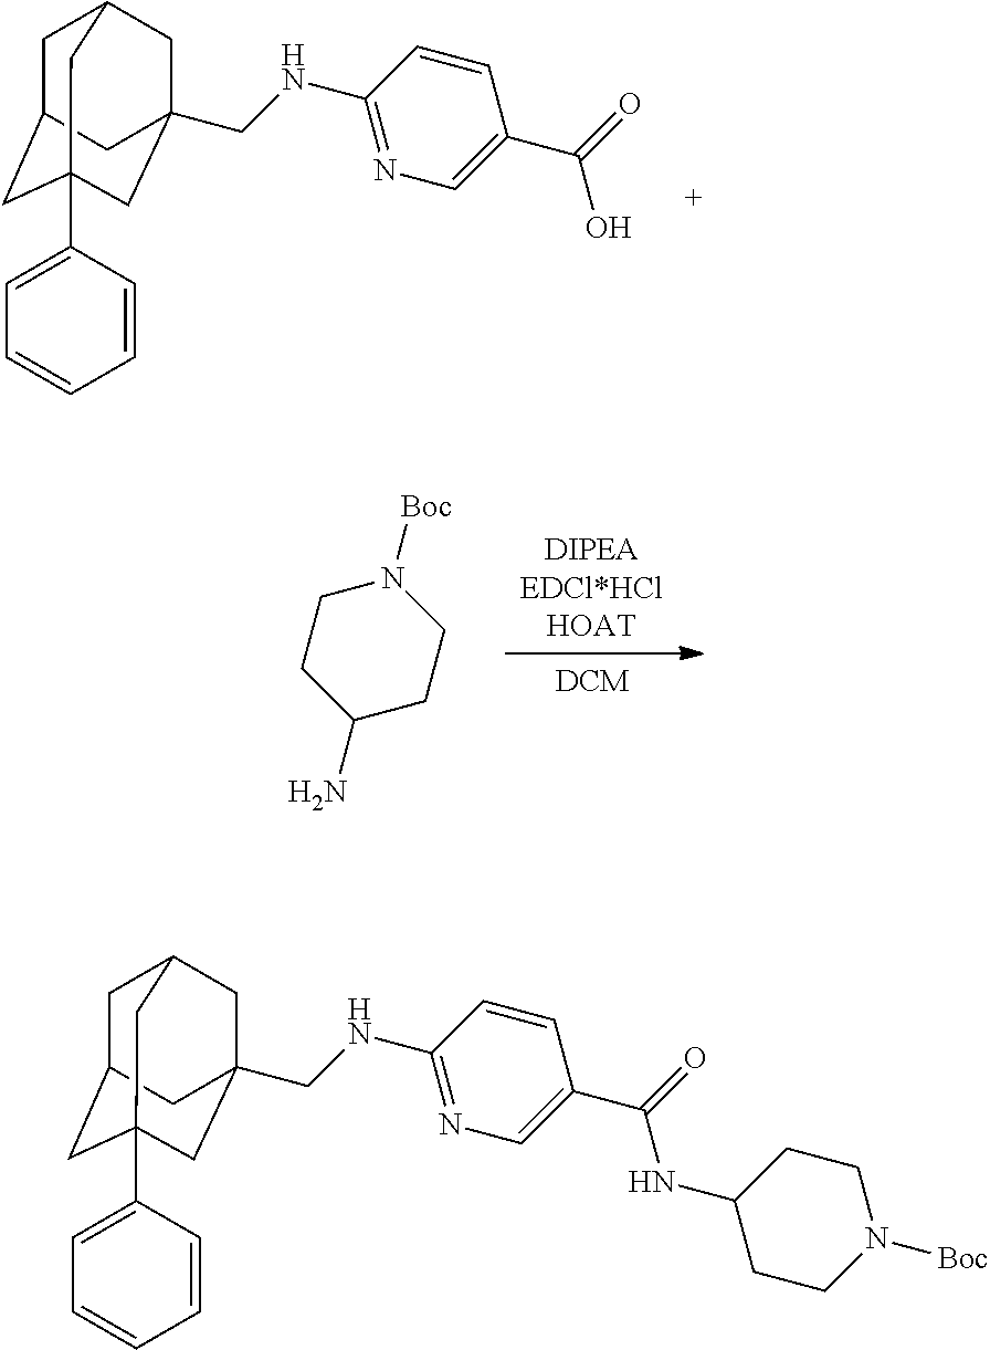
C1C2CC3(C4=CC=CC=C4)CC(CNC4=NC=C(C(=O)O)C=C4)(CC1C3)C2.[DIPEAEDCl*HClHOAT].[DCM].C1CC(N)CCN1[Boc].C1C2CC3(C4=CC=CC=C4)CC(CNC4=NC=C(C(NC5CCN([Boc])CC5)=O)C=C4)(CC1C3)C2
